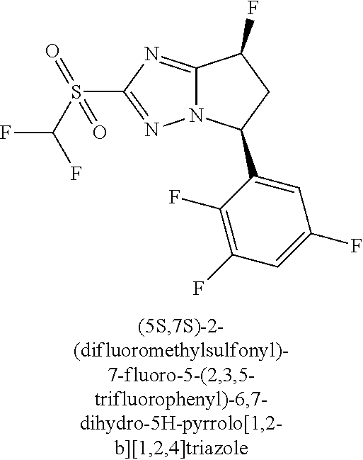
C12=NC(S(C(F)F)(=O)=O)=NN1C(C1=CC(F)=CC(F)=C1F)CC2F
